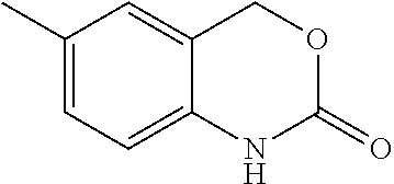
C12=CC(C)=CC=C1NC(=O)OC2
